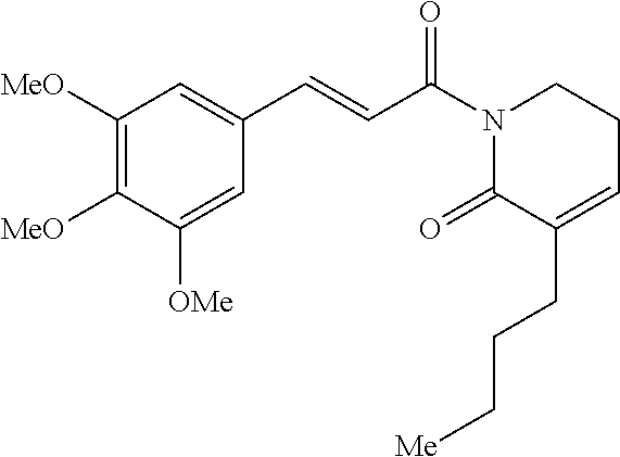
C1([MeO])=C([MeO])C([OMe])=CC(C=CC(N2C(=O)C(CCC[Me])=CCC2)=O)=C1
